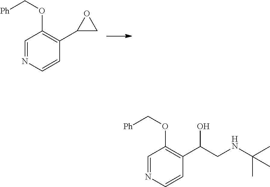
C1=NC=CC(C2CO2)=C1OC[Ph].C1=NC=CC(C(CNC(C)(C)C)O)=C1OC[Ph]
